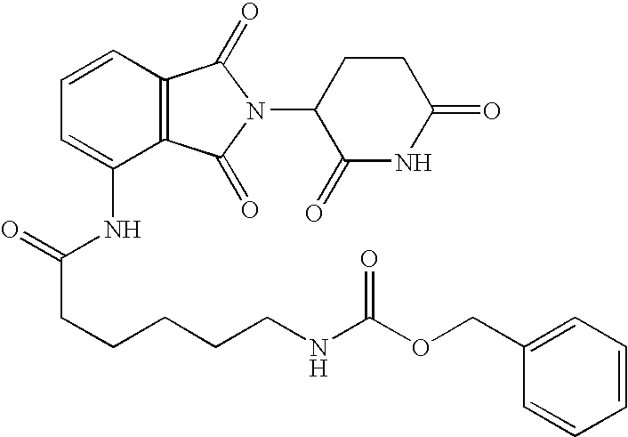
C1=CC=C(NC(CCCCCNC(OCC2=CC=CC=C2)=O)=O)C2=C1C(=O)N(C1C(=O)NC(=O)CC1)C2=O
